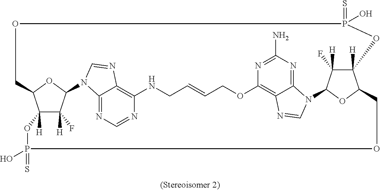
N1=CN=C2C3=C1NCC=CCOC1=C4C(=NC(N)=N1)N(C=N4)C1C(F)([H])C4([H])C(O1)COP(=S)(O)OC1([H])C(F)([H])C(OC1COP(=S)(O)O4)N2C=N3
